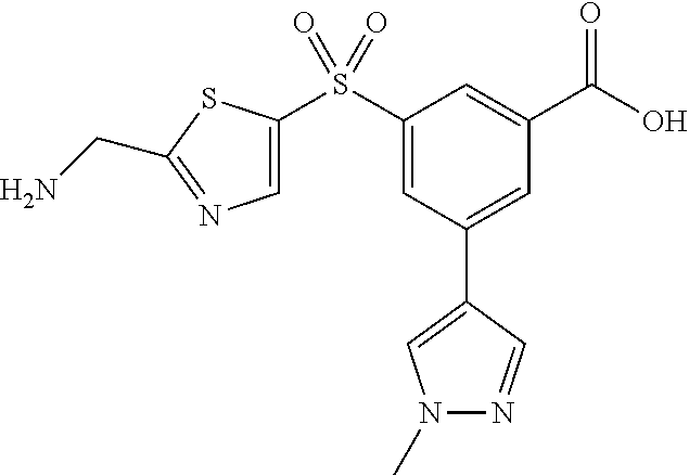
S(C1=CC(C2=CN(C)N=C2)=CC(C(O)=O)=C1)(=O)(=O)C1=CN=C(CN)S1
